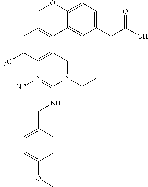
C1=C(OC)C(C2=CC=C([F3C])C=C2CN(CC)C(=N[NC])NCC2=CC=C(OC)C=C2)=CC(CC(O)=O)=C1
